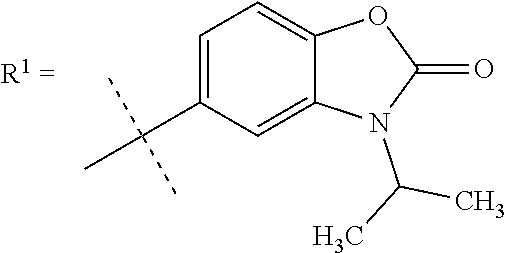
C1=C(C(C)(C)C)C=C2C(=C1)OC(=O)N2C(C)C
